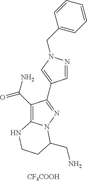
C1(CN2N=CC(C3=NN4C(=C3C(=O)N)NCCC4CN)=C2)=CC=CC=C1.[CF3COOH]
